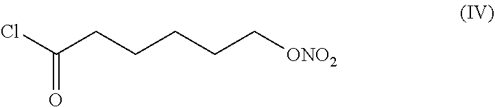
ClC(CCCCC[ONO2])=O
